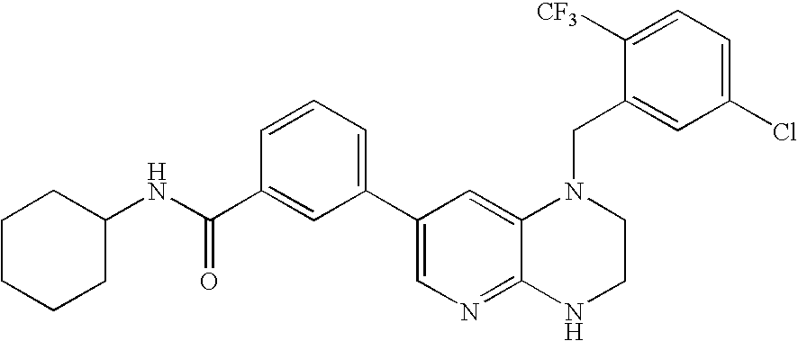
C1(C2=CC=CC(C(NC3CCCCC3)=O)=C2)=CN=C2C(=C1)N(CC1=CC(Cl)=CC=C1[CF3])CCN2
